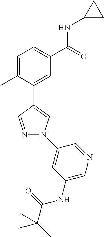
C1=C(C)C(C2=CN(C3=CC(NC(C(C)(C)C)=O)=CN=C3)N=C2)=CC(C(=O)NC2CC2)=C1
